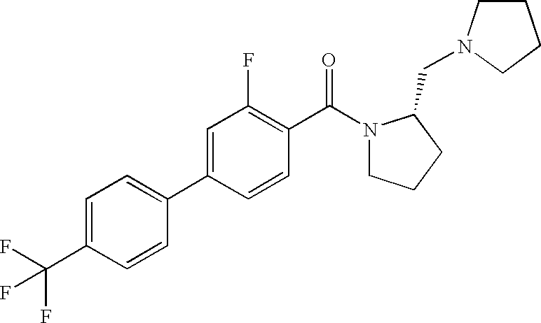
C1=C(C(F)(F)F)C=CC(C2=CC(F)=C(C(=O)N3CCCC3CN3CCCC3)C=C2)=C1
